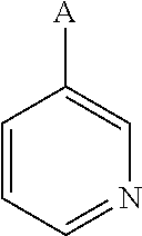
C1=CC=NC=C1[A]
